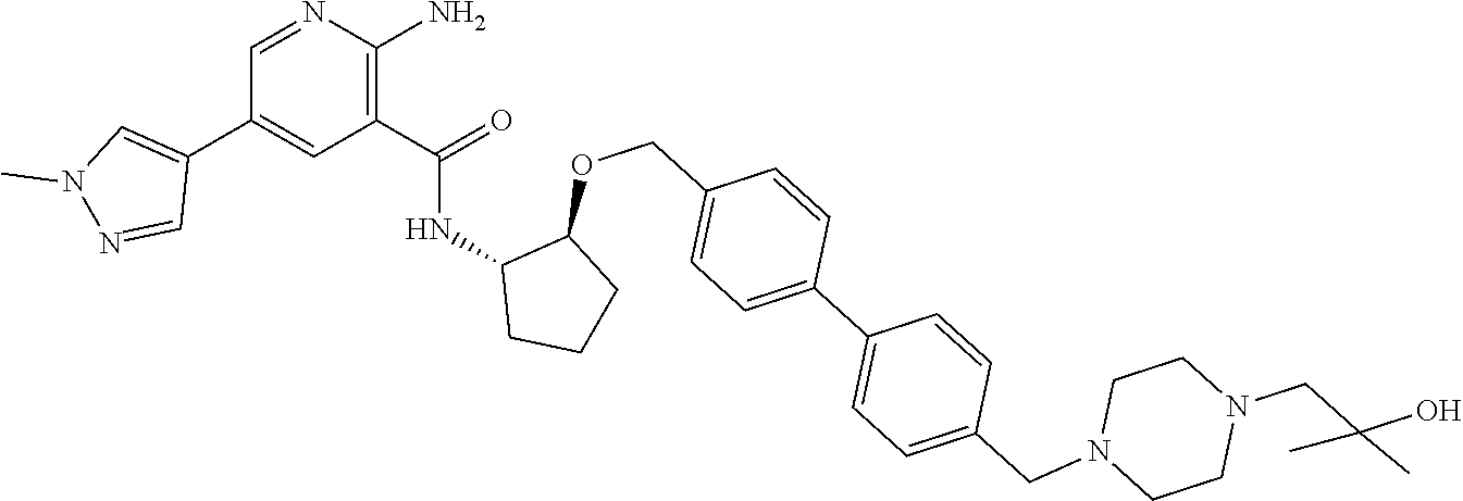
C1=NC(N)=C(C(=O)NC2CCCC2OCC2=CC=C(C3=CC=C(CN4CCN(CC(O)(C)C)CC4)C=C3)C=C2)C=C1C1=CN(C)N=C1
